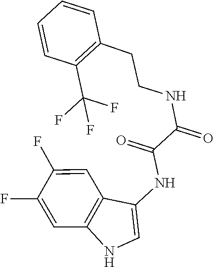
C1=CC(CCNC(C(=O)NC2=CNC3=C2C=C(F)C(F)=C3)=O)=C(C(F)(F)F)C=C1
